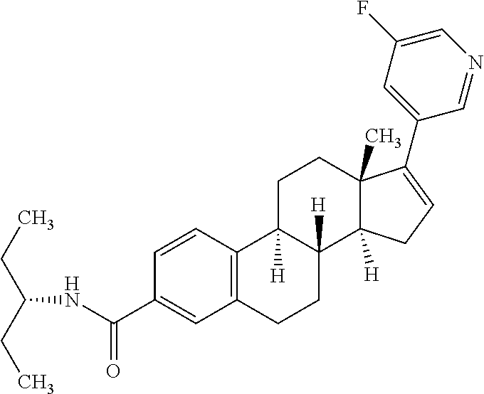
C1=CC(C(NC(CC)CC)=O)=CC2=C1C1([H])C([H])(CC2)C2([H])C(C)(CC1)C(C1=CC(F)=CN=C1)=CC2
